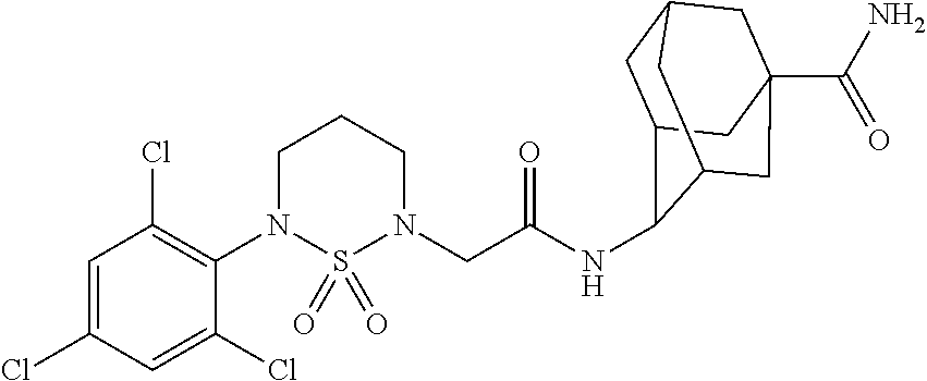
C1(N2CCCN(CC(=O)NC3C4CC5CC(C(N)=O)(CC3C5)C4)S2(=O)=O)=C(Cl)C=C(Cl)C=C1Cl
